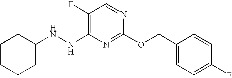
C1(F)=C(NNC2CCCCC2)N=C(OCC2=CC=C(F)C=C2)N=C1
